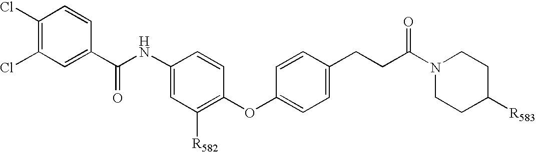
C1(Cl)=C(Cl)C=C(C(NC2=CC([R582])=C(OC3=CC=C(CCC(N4CCC([R583])CC4)=O)C=C3)C=C2)=O)C=C1
